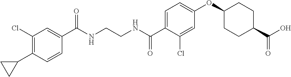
C1(Cl)=C(C2CC2)C=CC(C(NCCNC(C2=CC=C(OC3CCC(C(O)=O)CC3)C=C2Cl)=O)=O)=C1
